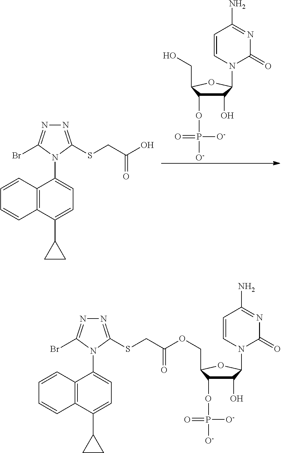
C12=C(C(C3CC3)=CC=C1N1C(SCC(O)=O)=NN=C1Br)C=CC=C2.C1(O)C(OP([O-])([O-])=O)C(CO)OC1N1C=CC(N)=NC1=O.C12=C(C(C3CC3)=CC=C1N1C(SCC(=O)OCC3C(OP([O-])([O-])=O)C(O)C(N4C=CC(N)=NC4=O)O3)=NN=C1Br)C=CC=C2
